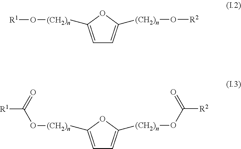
C1=C([(CH2)n]O[R1])OC([(CH2)n]O[R2])=C1.C1=C([(CH2)n]OC([R1])=O)OC([(CH2)n]OC([R2])=O)=C1
